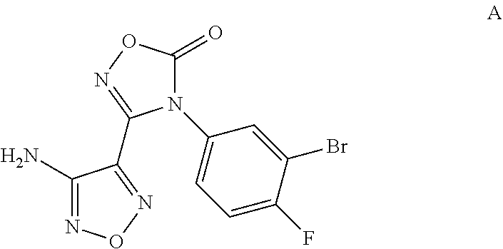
C1(N)=NON=C1C1=NOC(=O)N1C1=CC=C(F)C(Br)=C1
